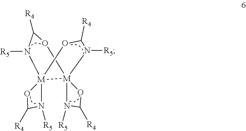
N1([R5])[M]23([M]4(N([R5])C([R4])O4)(OC([R4])N2[R5])N([R5])C([R4])O3)OC1[R4]
